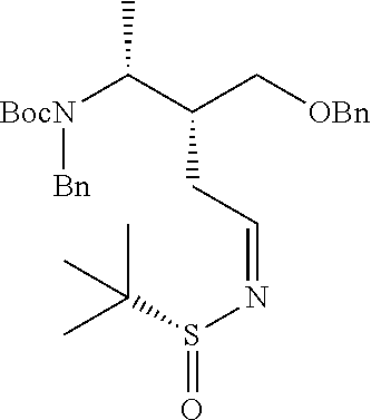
C(=NS(=O)C(C)(C)C)CC(C(C)[BocN][Bn])C[OBn]
